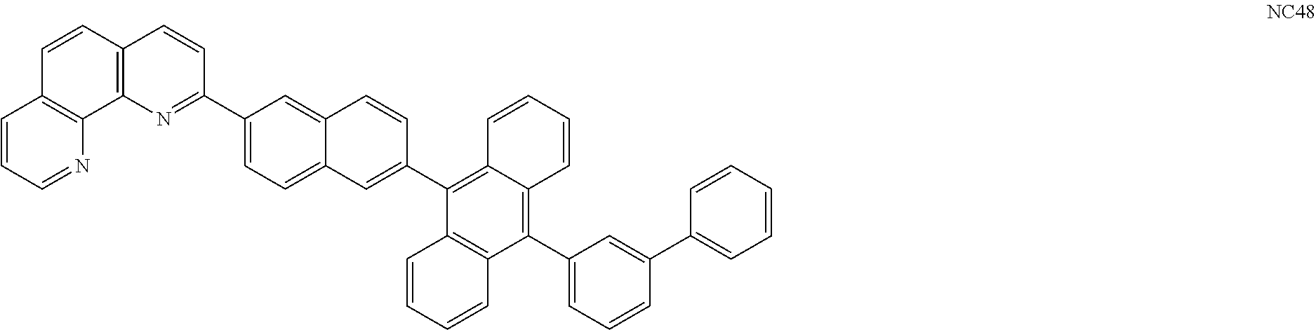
C1=CC=NC2=C1C=CC1=C2N=C(C2=CC=C3C(=C2)C=CC(C2=C4C(=C(C5=CC=CC(C6=CC=CC=C6)=C5)C5=C2C=CC=C5)C=CC=C4)=C3)C=C1
